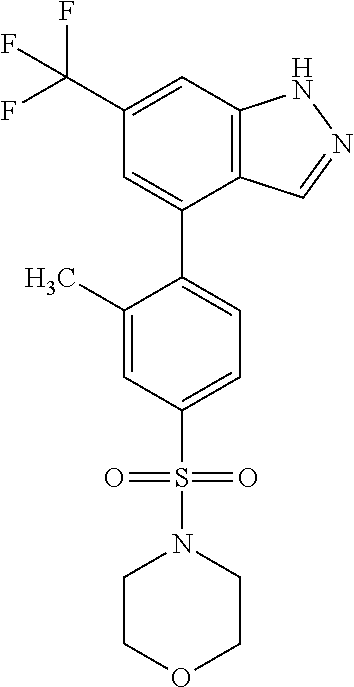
C12=C(C=C(C(F)(F)F)C=C1C1=CC=C(S(N3CCOCC3)(=O)=O)C=C1C)NN=C2
